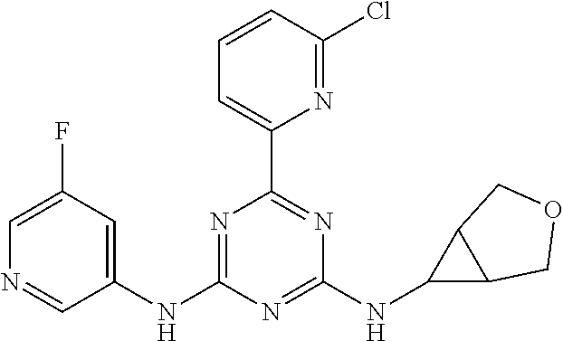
C1(NC2=NC(C3=CC=CC(Cl)=N3)=NC(NC3C4C3COC4)=N2)=CC(F)=CN=C1
